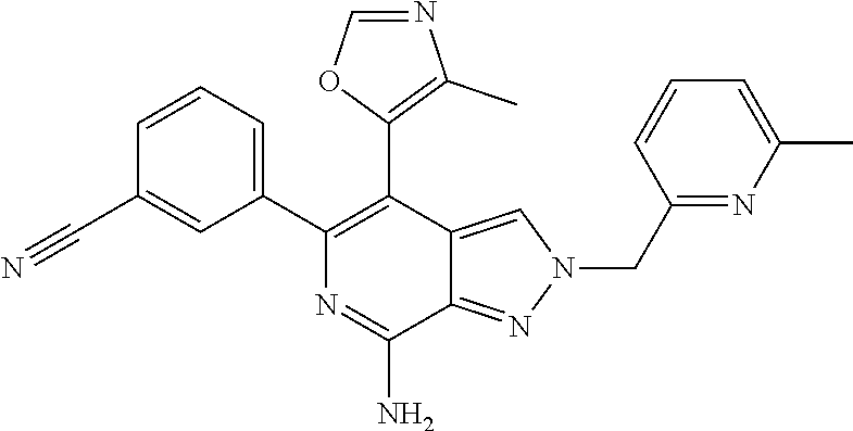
C1(C2=C(C3=CC=CC(C#N)=C3)N=C(N)C3=NN(CC4=NC(C)=CC=C4)C=C23)=C(C)N=CO1
